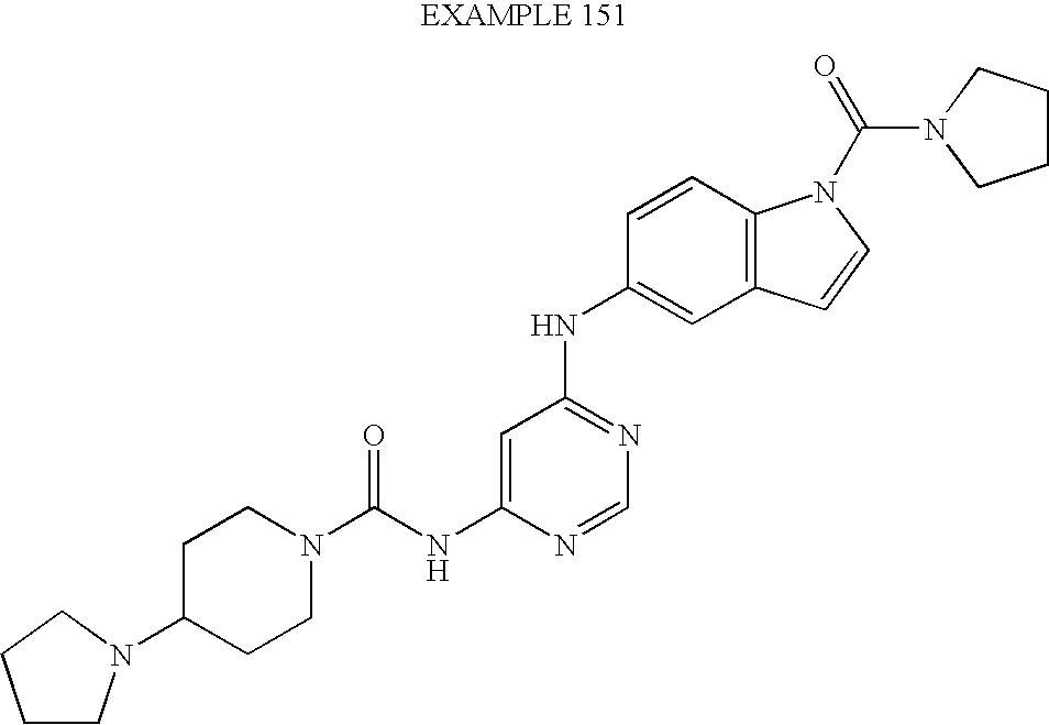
N1(C(NC2=CC(NC3=CC4=C(C=C3)N(C(=O)N3CCCC3)C=C4)=NC=N2)=O)CCC(N2CCCC2)CC1
